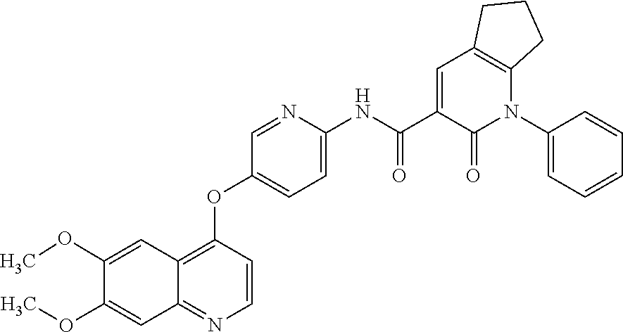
C1(OC)=CC2=NC=CC(OC3=CC=C(NC(C4=CC5=C(N(C6=CC=CC=C6)C4=O)CCC5)=O)N=C3)=C2C=C1OC
